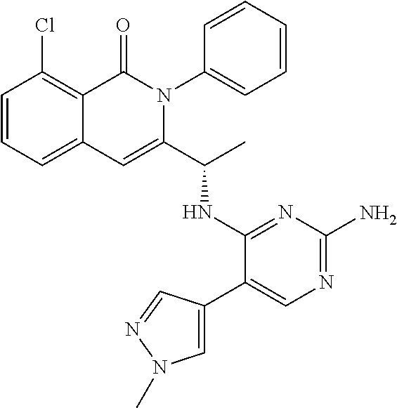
ClC1=C2C(=CC=C1)C=C(C(C)NC1=NC(N)=NC=C1C1=CN(C)N=C1)N(C1=CC=CC=C1)C2=O
